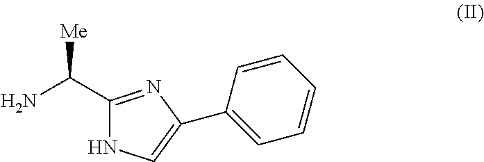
C1=CC=CC=C1C1=CNC(C(N)[Me])=N1
